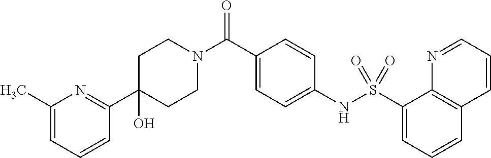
C1(C2=NC(C)=CC=C2)(O)CCN(C(C2=CC=C(NS(C3=CC=CC4=C3N=CC=C4)(=O)=O)C=C2)=O)CC1
